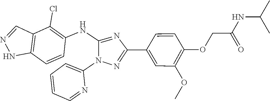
C1(Cl)=C(NC2=NC(C3=CC(OC)=C(OCC(NC(C)C)=O)C=C3)=NN2C2=CC=CC=N2)C=CC2=C1C=NN2
